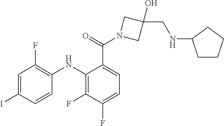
C1=C(C(N2CC(O)(CNC3CCCC3)C2)=O)C(NC2=C(F)C=C(I)C=C2)=C(F)C(F)=C1
